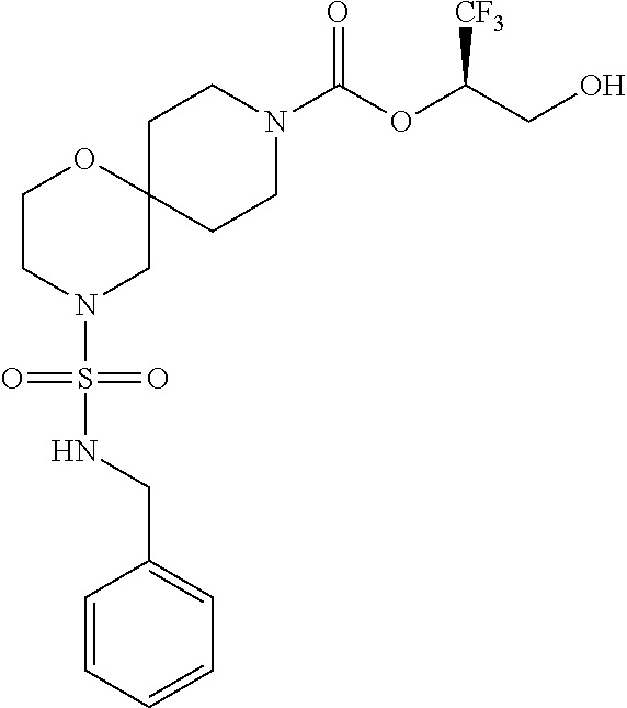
C1CN(C(OC(CO)[CF3])=O)CCC12OCCN(S(NCC1=CC=CC=C1)(=O)=O)C2
